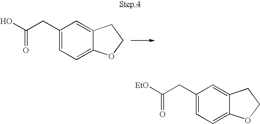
C1(CC(O)=O)=CC=C2C(=C1)CCO2.C1(CC([EtO])=O)=CC=C2C(=C1)CCO2
